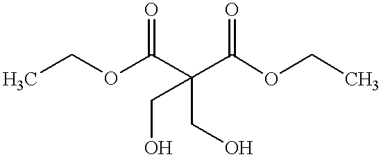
CCOC(C(C(OCC)=O)(CO)CO)=O
